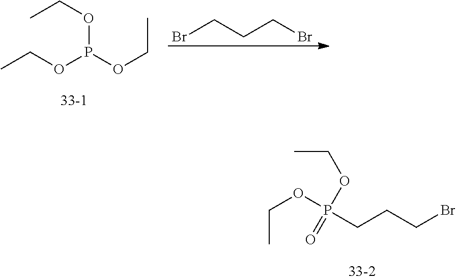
C(C)OP(OCC)OCC.C(Br)CCBr.P(CCCBr)(OCC)(OCC)=O
